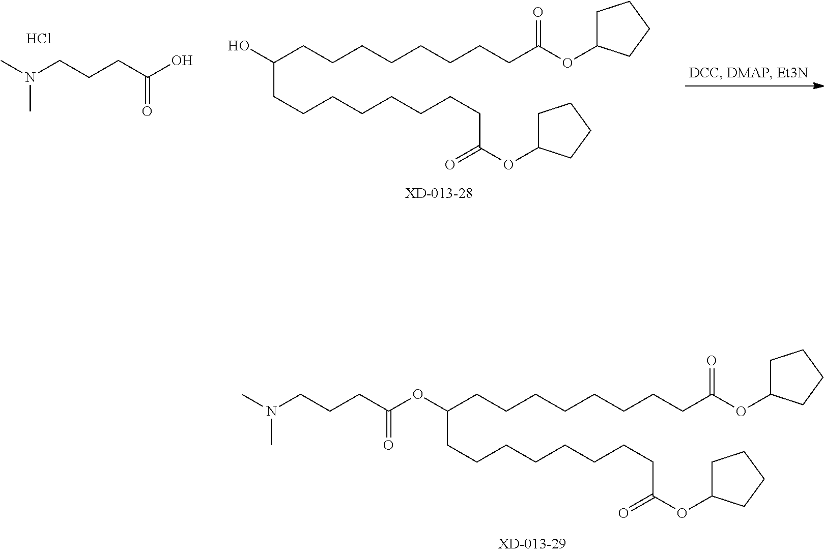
C(CCCCCCCCC(OC1CCCC1)=O)(CCCCCCCCC(OC1CCCC1)=O)OC(CCCN(C)C)=O.OC(CCCCCCCCC(OC1CCCC1)=O)CCCCCCCCC(OC1CCCC1)=O.CN(CCCC(O)=O)C.Cl
